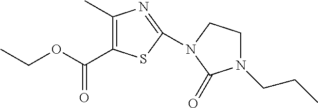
C1(C)=C(C(OCC)=O)SC(N2C(=O)N(CCC)CC2)=N1
